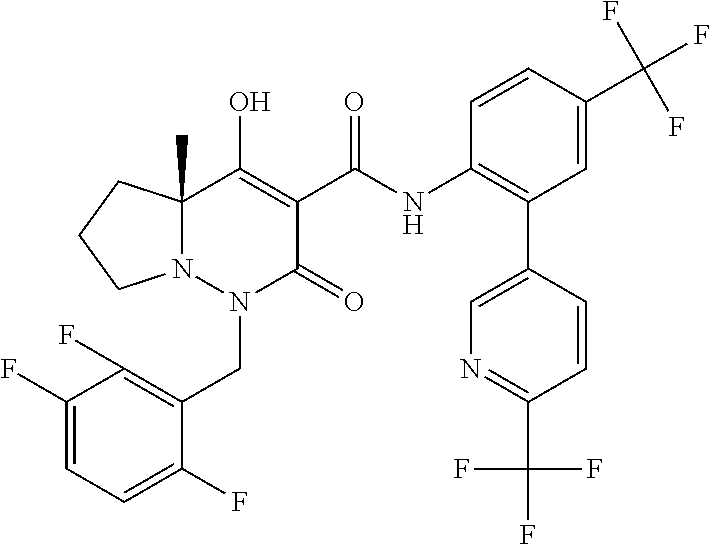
C1(F)=CC=C(F)C(CN2C(=O)C(C(=O)NC3=C(C4=CN=C(C(F)(F)F)C=C4)C=C(C(F)(F)F)C=C3)=C(O)C3(C)N2CCC3)=C1F
